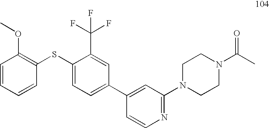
C1=CC=CC(SC2=CC=C(C3=CC(N4CCN(C(C)=O)CC4)=NC=C3)C=C2C(F)(F)F)=C1OC
